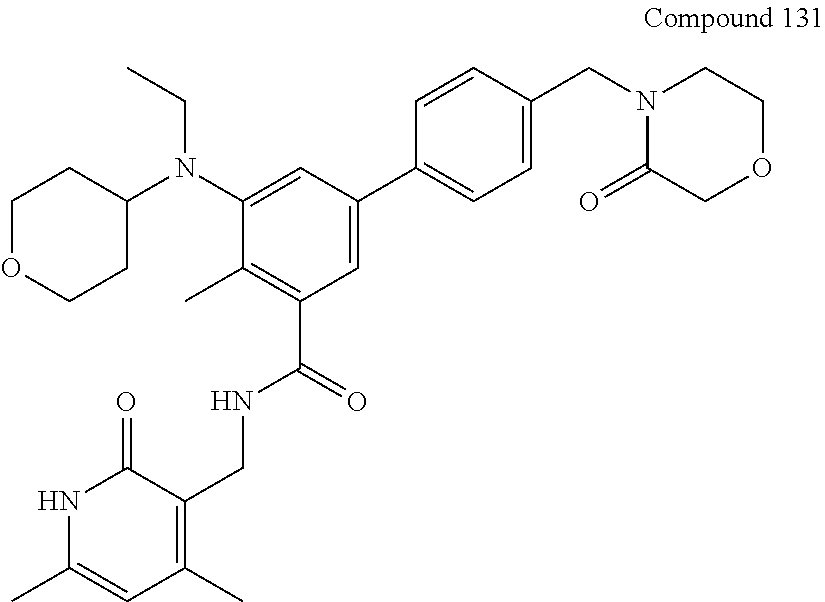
C1=C(N(C2CCOCC2)CC)C(C)=C(C(NCC2=C(C)C=C(C)NC2=O)=O)C=C1C1=CC=C(CN2C(=O)COCC2)C=C1
